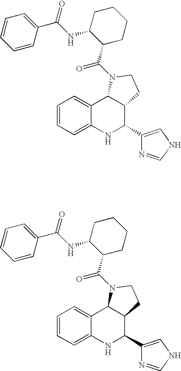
C1=CC=C2C(=C1)C1C(C(C3=CNC=N3)N2)CCN1C(C1C(NC(C2=CC=CC=C2)=O)CCCC1)=O.C1=CC=C2C(=C1)C1C(C(C3=CNC=N3)N2)CCN1C(C1C(NC(C2=CC=CC=C2)=O)CCCC1)=O
